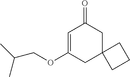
C1=C(OCC(C)C)CC2(CC1=O)CCC2
